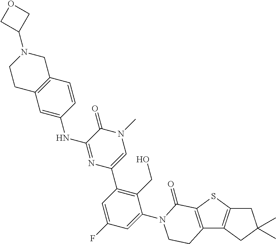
C12=C(C=CC(NC3=NC(C4=C(CO)C(N5C(=O)C6=C(C7=C(S6)CC(C)(C)C7)CC5)=CC(F)=C4)=CN(C)C3=O)=C1)CN(C1COC1)CC2
